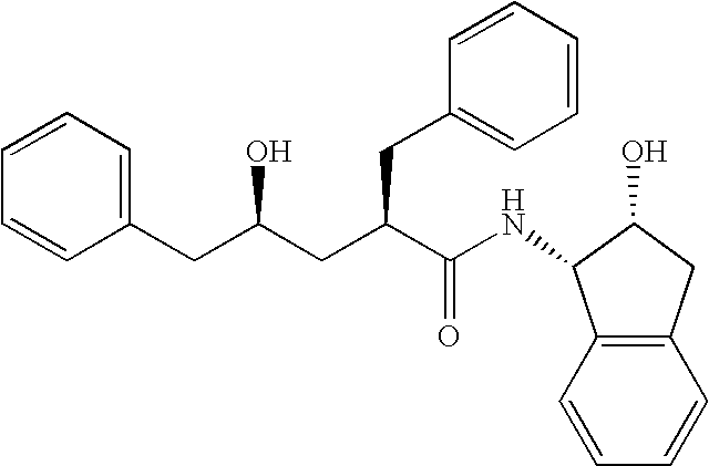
C12=C(C=CC=C1)C(NC(C(CC(CC1=CC=CC=C1)O)CC1=CC=CC=C1)=O)C(O)C2
